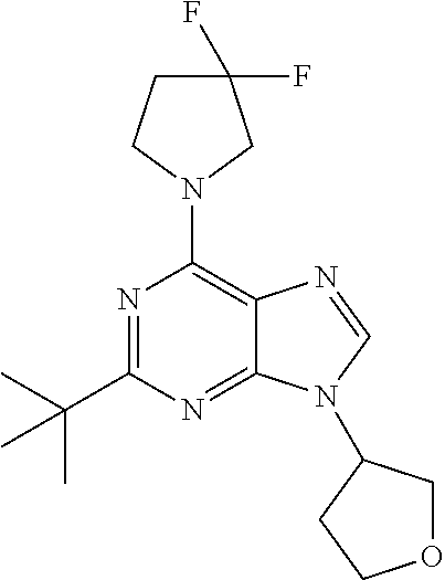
C1(C(C)(C)C)=NC(N2CC(F)(F)CC2)=C2C(=N1)N(C1COCC1)C=N2
